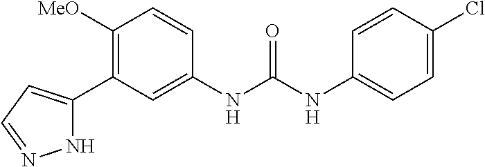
C1([MeO])=C(C2=CC=NN2)C=C(NC(NC2=CC=C(Cl)C=C2)=O)C=C1
